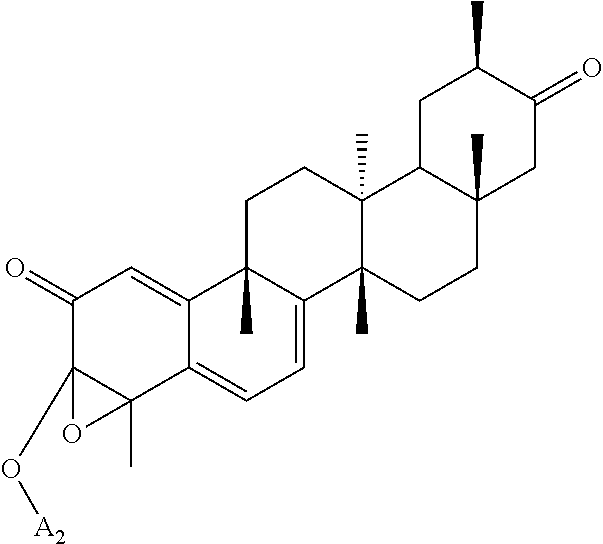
C1(=O)C2(O[A2])C(C)(C3=CC=C4C(C)(C3=C1)CCC1(C)C4(C)CCC3(C)C1CC(C)C(=O)C3)O2
